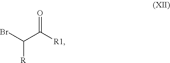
BrC(C([R1])=O)[R]
